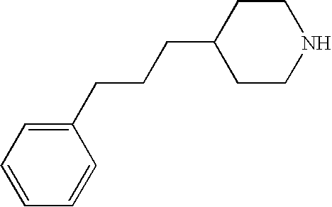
C1(CCCC2CCNCC2)=CC=CC=C1
